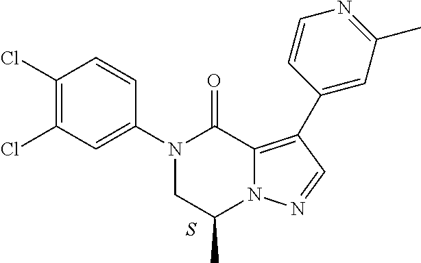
N1(C2=CC(Cl)=C(Cl)C=C2)CC(C)N2C(=C(C3=CC(C)=NC=C3)C=N2)C1=O.S
